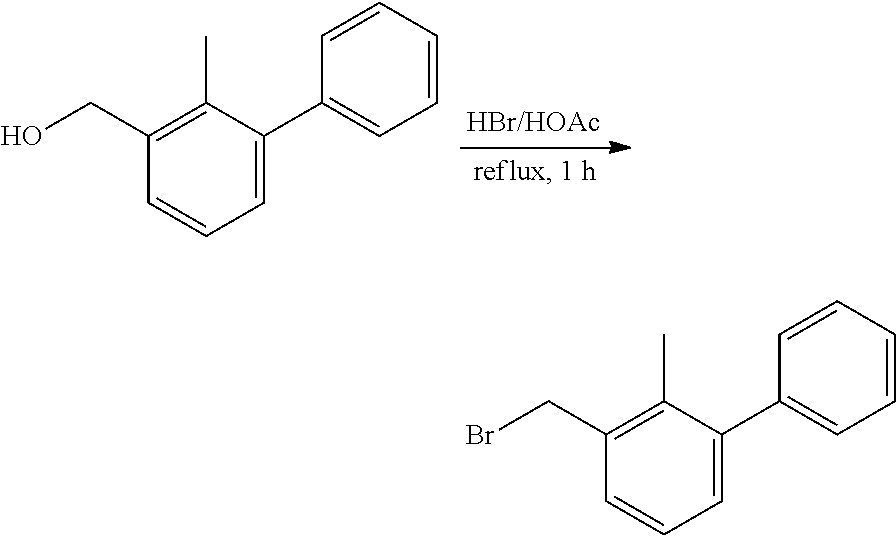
OCC1=C(C)C(C2=CC=CC=C2)=CC=C1.BrCC1=C(C)C(C2=CC=CC=C2)=CC=C1
